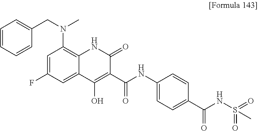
C1=C(F)C=C2C(=C1N(CC1=CC=CC=C1)C)NC(=O)C(C(NC1=CC=C(C(=O)NS(=O)(=O)C)C=C1)=O)=C2O
